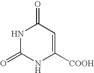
N1C(=O)NC([COOH])=CC1=O
